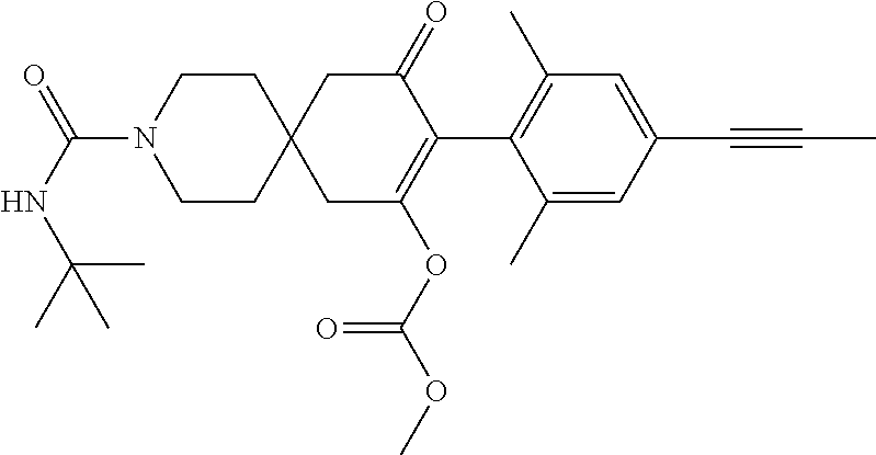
C1(C)=CC(C#CC)=CC(C)=C1C1=C(OC(OC)=O)CC2(CC1=O)CCN(C(NC(C)(C)C)=O)CC2
